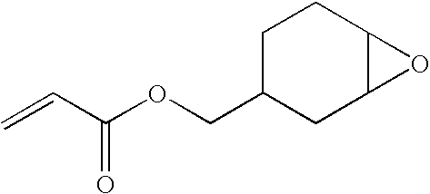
C1(COC(C=C)=O)CC2C(CC1)O2
